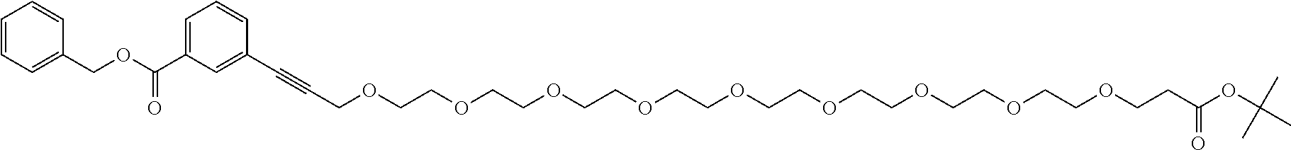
C1=CC=C(COC(C2=CC=CC(C#CCOCCOCCOCCOCCOCCOCCOCCOCCOCCC(OC(C)(C)C)=O)=C2)=O)C=C1
